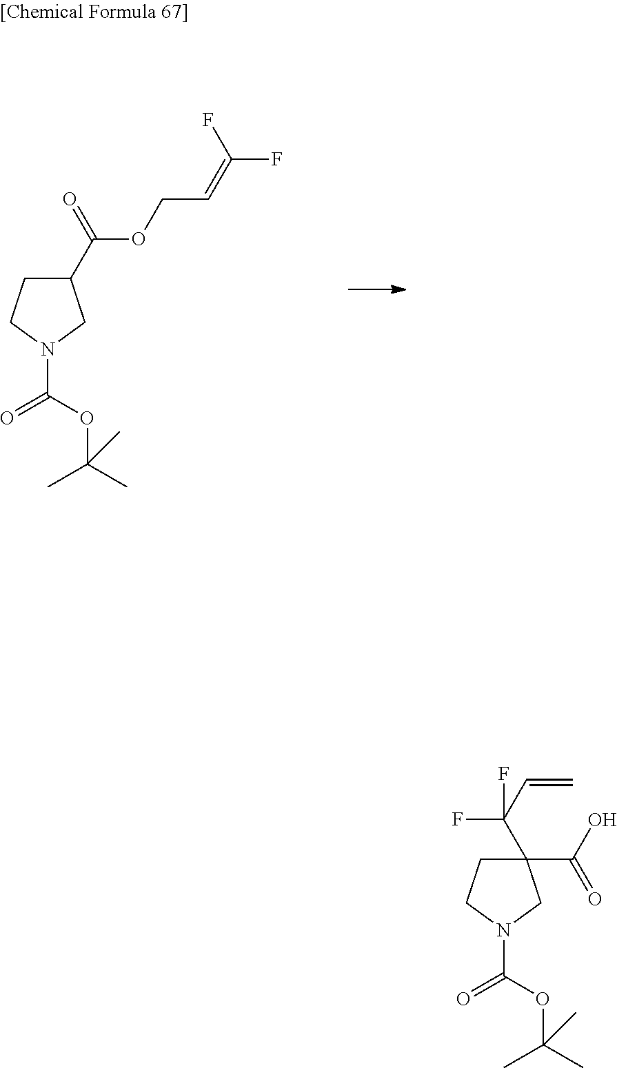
C1(C(=O)OCC=C(F)F)CCN(C(=O)OC(C)(C)C)C1.C1(C(O)=O)(C(C=C)(F)F)CCN(C(=O)OC(C)(C)C)C1
